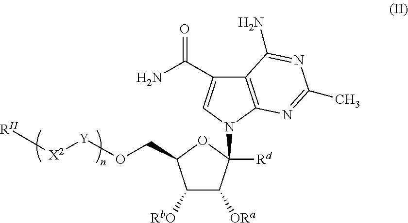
C12=C(N(C3([Rd])C([ORa])C([RbO])C(CO[Y][X2][RII])O3)C=C1C(N)=O)N=C(C)N=C2N
